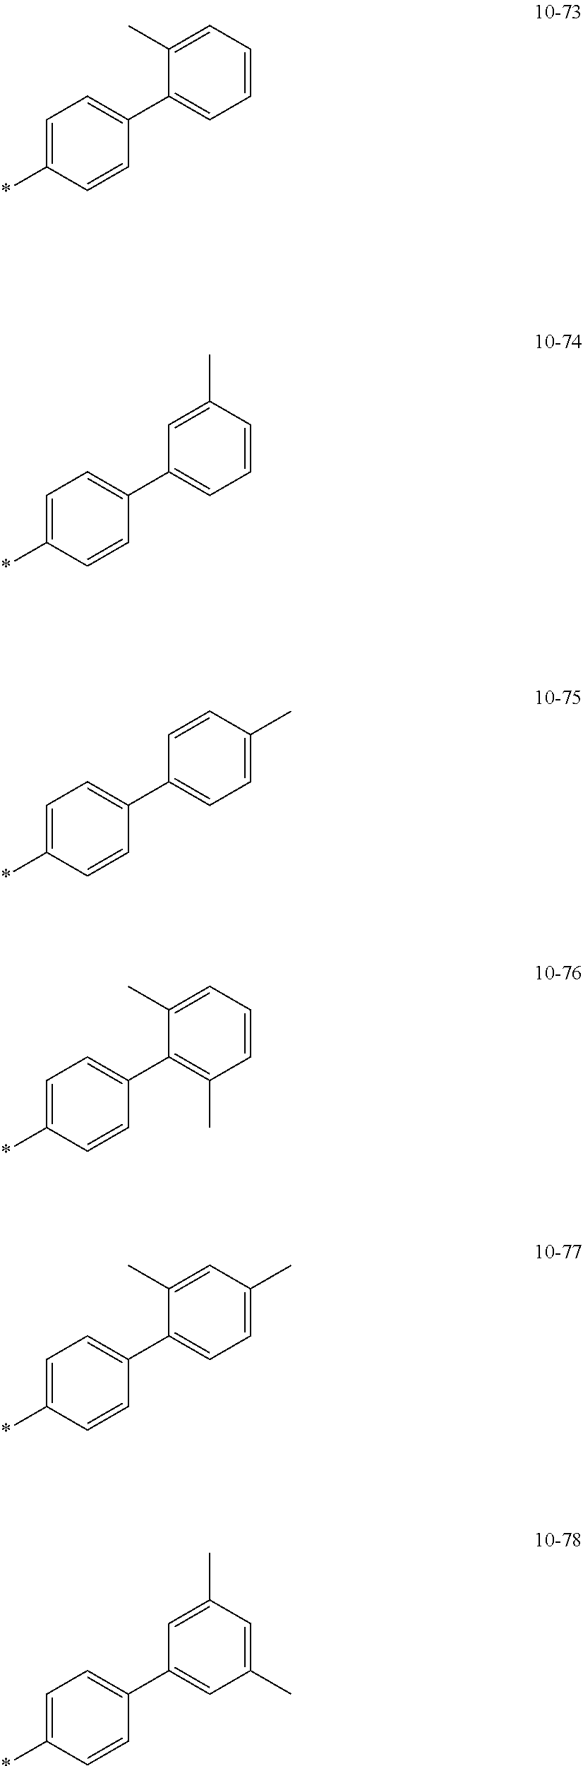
C1=C(*)C=CC(C2=CC=CC=C2C)=C1.C1=C(*)C=CC(C2=CC=CC(C)=C2)=C1.C1=C(*)C=CC(C2=CC=C(C)C=C2)=C1.C1=C(*)C=CC(C2=C(C)C=CC=C2C)=C1.C1=C(*)C=CC(C2=CC=C(C)C=C2C)=C1.C1=C(*)C=CC(C2=CC(C)=CC(C)=C2)=C1
